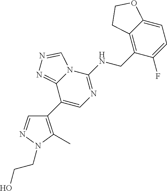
C1(C2=C(C)N(CCO)N=C2)=CN=C(NCC2=C3C(=CC=C2F)OCC3)N2C1=NN=C2
